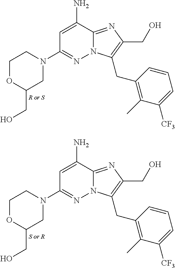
C1=C(N)C2=NC(CO)=C(CC3=C(C)C([CF3])=CC=C3)N2N=C1N1CCOC(CO)C1.C1=C(N)C2=NC(CO)=C(CC3=C(C)C([CF3])=CC=C3)N2N=C1N1CCOC(CO)C1
